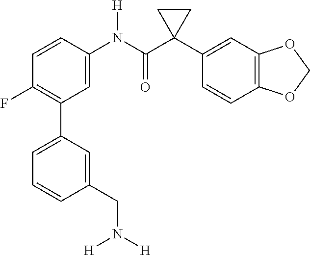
C1=C(N(C(C2(C3=CC4=C(C=C3)OCO4)CC2)=O)[H])C=CC(F)=C1C1=CC=CC(CN([H])[H])=C1
